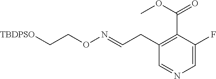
C(CON=CCC1=C(C(OC)=O)C(F)=CN=C1)[TBDPSO]
